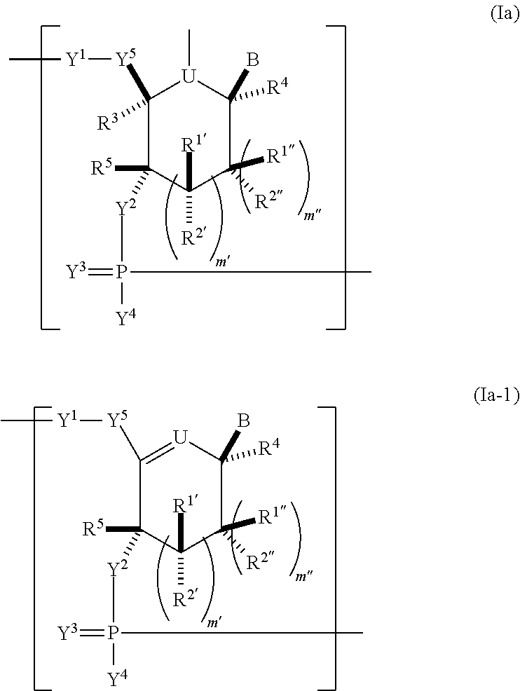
C1([Y2]P([Y4])(C)=[Y3])([R5])C([R1])([R2])C([R1])([R2])C(B)([R4])[U]=C1[Y5][Y1]C.C1([Y2]P([Y4])(C)=[Y3])([R5])C([R1])([R2])C([R1])([R2])C(B)([R4])[U](C)C1([Y5][Y1]C)[R3]
